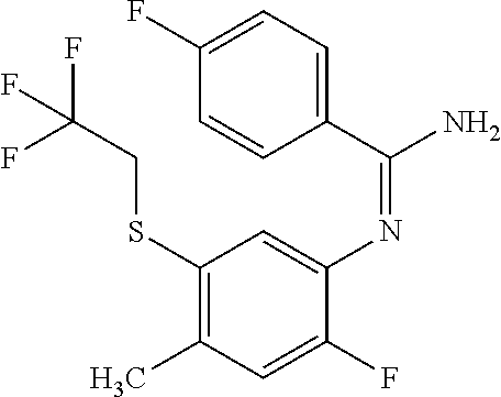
C1(SCC(F)(F)F)=C(C)C=C(F)C(N=C(N)C2=CC=C(F)C=C2)=C1
